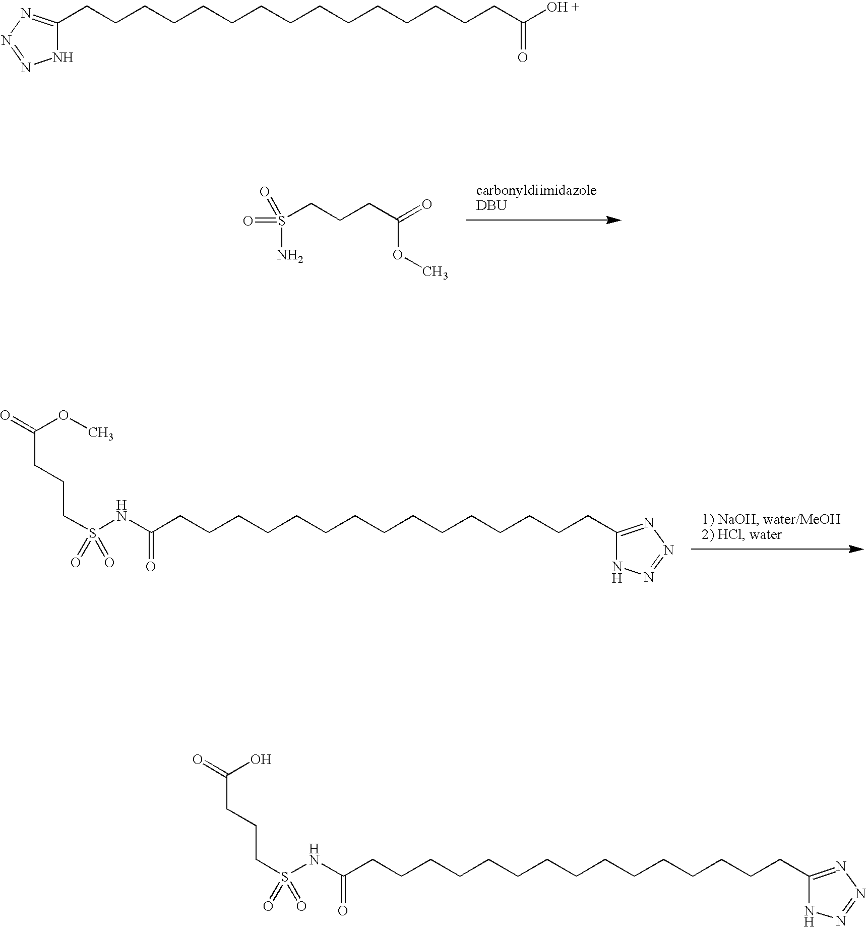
O=S(N)(CCCC(=O)OC)=O.O=C(OC)CCCS(NC(=O)CCCCCCCCCCCCCCCC1=NN=NN1)(=O)=O.N1C(CCCCCCCCCCCCCCCC([OH +])=O)=NN=N1.O=C(O)CCCS(NC(=O)CCCCCCCCCCCCCCCC1=NN=NN1)(=O)=O
